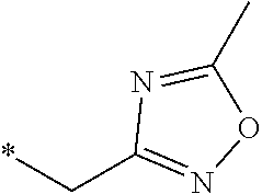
N1=C(C)ON=C1C*
